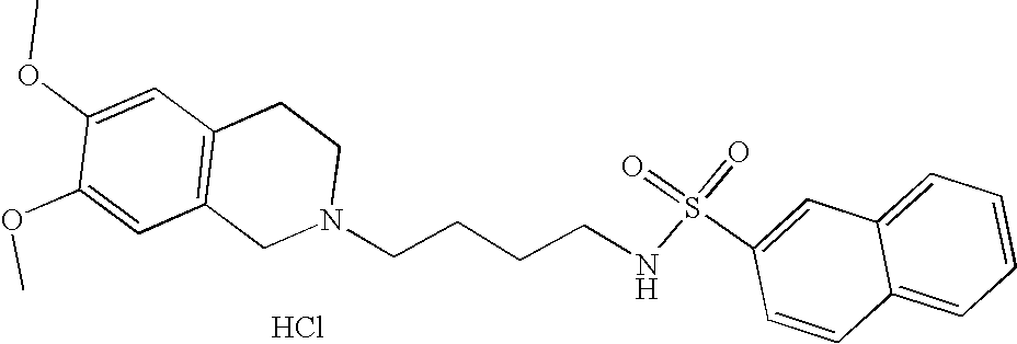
C1=C(OC)C(OC)=CC2=C1CCN(CCCCNS(=O)(=O)C1=CC3=CC=CC=C3C=C1)C2.Cl
